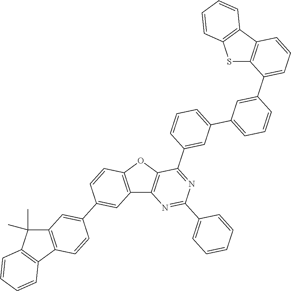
C12=C(OC3=C1N=C(C1=CC=CC=C1)N=C3C1=CC(C3=CC=CC(C4=CC=CC5=C4SC4=C5C=CC=C4)=C3)=CC=C1)C=CC(C1=CC3=C(C=C1)C1=C(C3(C)C)C=CC=C1)=C2
